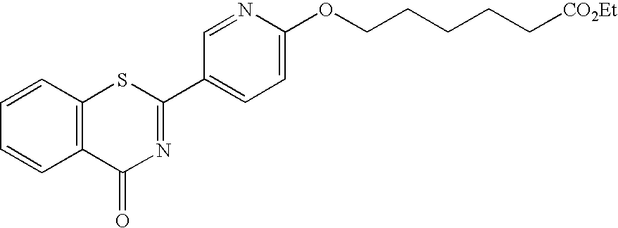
C1=CC2=C(C=C1)C(=O)N=C(C1=CC=C(OCCCCC[CO2Et])N=C1)S2
